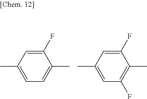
C1(F)=CC(C)=CC=C1C.C1(F)=CC(C)=CC(F)=C1C
